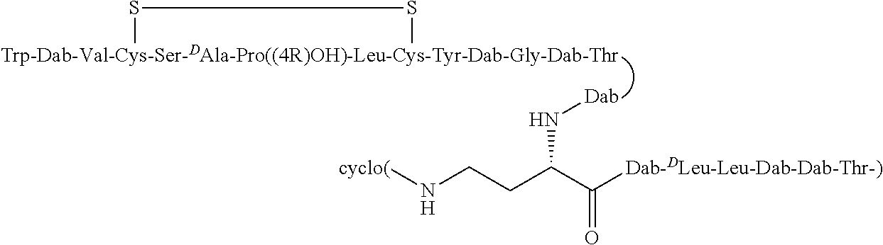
[Trp-Dab-Val-Cys-Ser-DAla-Pro((4R)OH)-Leu-Cys-Tyr-Dab-Gly-Dab-Thr]1SS1.[Dab]NC(CCN[cyclo(])C([Dab-DLeu-Leu-Dab-Dab-Thr-)])=O
